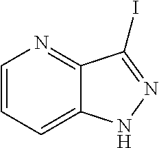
C1=CC=C2C(=N1)C(I)=NN2
